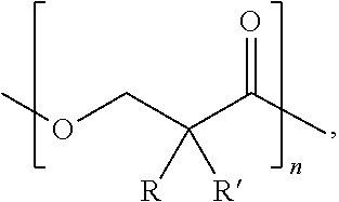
COCC(C(C)=O)([R])[R]
